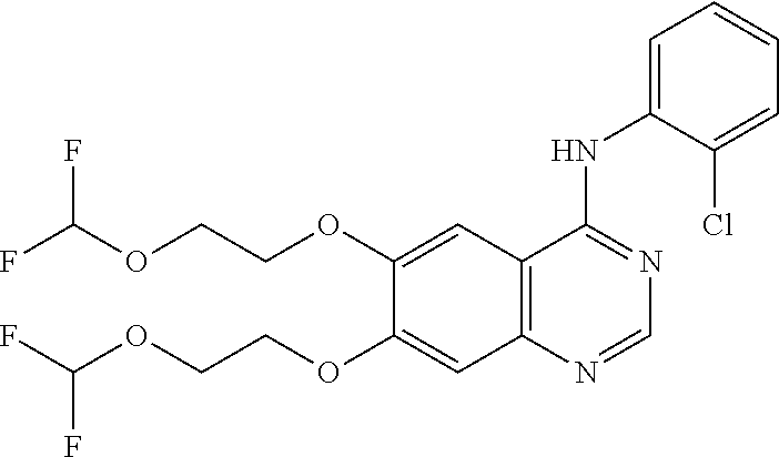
FC(OCCOC1=CC2=C(C=C1OCCOC(F)F)N=CN=C2NC1=CC=CC=C1Cl)F
